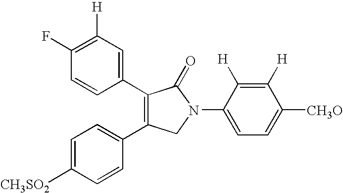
C1=CC(C2=C(C3=CC=C([CH3SO2])C=C3)CN(C3=CC=C([CH3O])C([H])=C3[H])C2=O)=CC([H])=C1F
